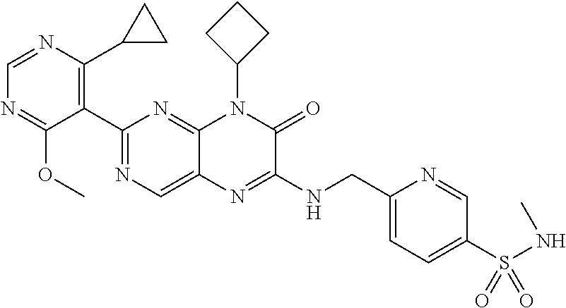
C1(C2=NC=C3C(=N2)N(C2CCC2)C(=O)C(NCC2=CC=C(S(NC)(=O)=O)C=N2)=N3)=C(C2CC2)N=CN=C1OC
